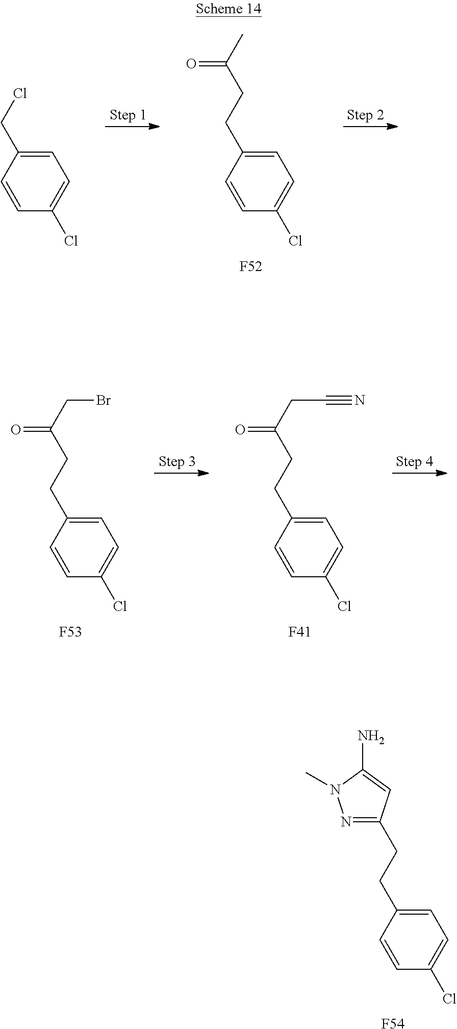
C1=C(CCC2=NN(C)C(N)=C2)C=CC(Cl)=C1.[F54].C1=C(CCC(C)=O)C=CC(Cl)=C1.[F52].C1=C(CCl)C=CC(Cl)=C1.C1=C(CCC(CC#N)=O)C=CC(Cl)=C1.[F41].C1=C(CCC(CBr)=O)C=CC(Cl)=C1.[F53]
